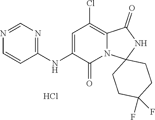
C1(NC2=CC(Cl)=C3N(C2=O)C2(NC3=O)CCC(F)(F)CC2)=NC=NC=C1.Cl
